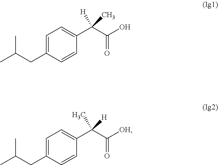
C1(C([H])(C)C(O)=O)=CC=C(CC(C)C)C=C1.C1(C(C)([H])C([OH])=O)=CC=C(CC(C)C)C=C1
